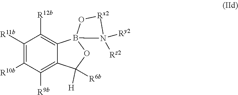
C1([R12b])=C2C(=C([R9b])C([R10b])=C1[R11b])C([H])([R6b])OB21O[Rx2]N1([Ry2])[Rz2]
